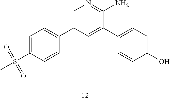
C1=C(S(C)(=O)=O)C=CC(C2=CN=C(N)C(C3=CC=C(O)C=C3)=C2)=C1
